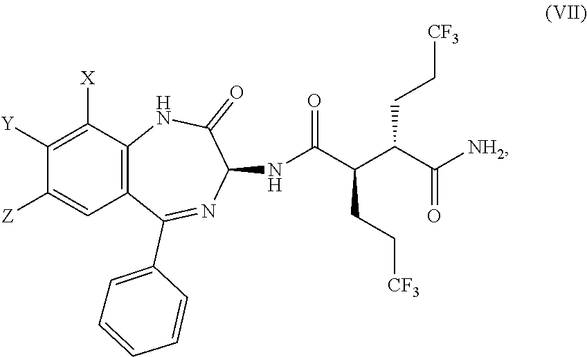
C12=C(C(C3=CC=CC=C3)=NC(NC(C(C(C([NH2])=O)CC[CF3])CC[CF3])=O)C(=O)N1)C=C([Z])C([Y])=C2[X]
